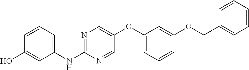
N1=C(NC2=CC=CC(O)=C2)N=CC(OC2=CC=CC(OCC3=CC=CC=C3)=C2)=C1
